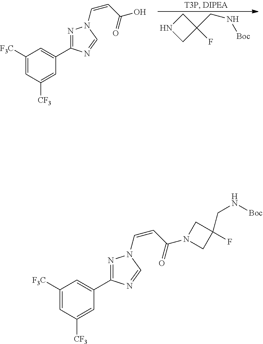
N1CC(F)(CN[Boc])C1.C1([F3C])=CC([CF3])=CC(C2=NN(C=CC(O)=O)C=N2)=C1.C1([F3C])=CC([CF3])=CC(C2=NN(C=CC(N3CC(F)(CN[Boc])C3)=O)C=N2)=C1
